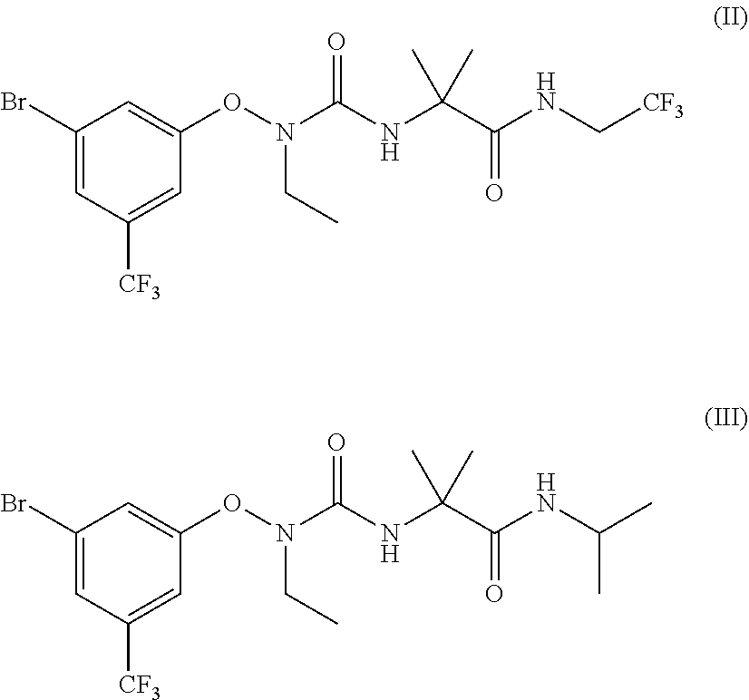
N(CC)(OC1=CC(Br)=CC([CF3])=C1)C(NC(C(=O)NC[CF3])(C)C)=O.N(CC)(OC1=CC(Br)=CC([CF3])=C1)C(NC(C(=O)NC(C)C)(C)C)=O
